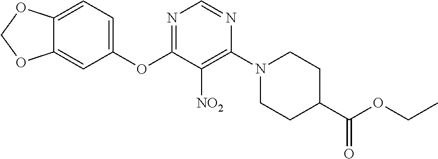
C1(OC2=NC=NC(N3CCC(C(OCC)=O)CC3)=C2[NO2])=CC=C2C(=C1)OCO2
